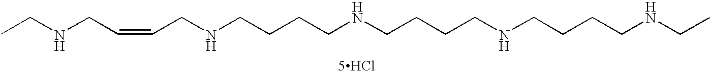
CCNCC=CCNCCCCNCCCCNCCCCNCC.[5HCl]
